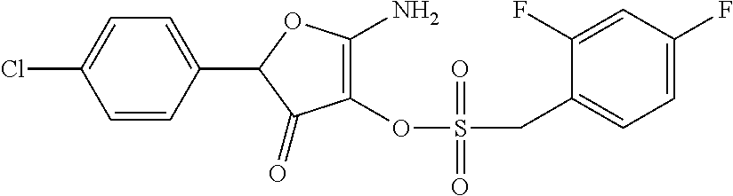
C1(=O)C(OS(CC2=CC=C(F)C=C2F)(=O)=O)=C(N)OC1C1=CC=C(Cl)C=C1
